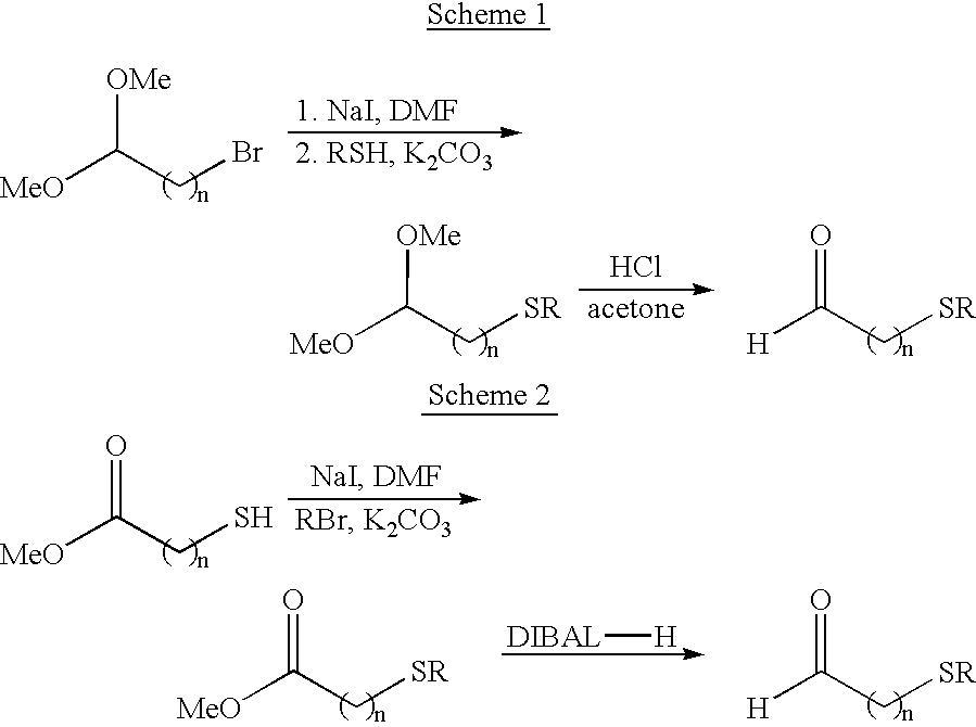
C([MeO])(CBr)[OMe].Cl.[H]C(C[SR])=O.C([MeO])(C[SR])[OMe].C([MeO])(CS)=O.[H]C(C[SR])=O.C([MeO])(C[SR])=O.[DIBAL][H]
